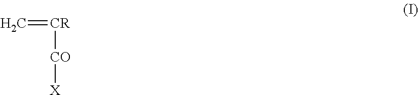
C=[CR][CO][X]
